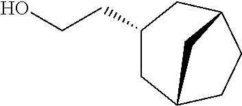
C1(CCO)CC2CCC(C1)C2
